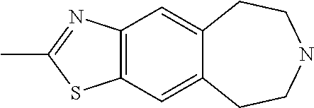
C12=CC3=C(C=C1CCNCC2)SC(C)=N3
